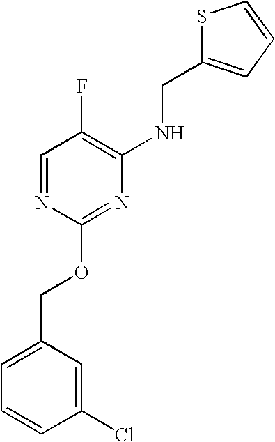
C1(Cl)=CC(COC2=NC(NCC3=CC=CS3)=C(F)C=N2)=CC=C1
